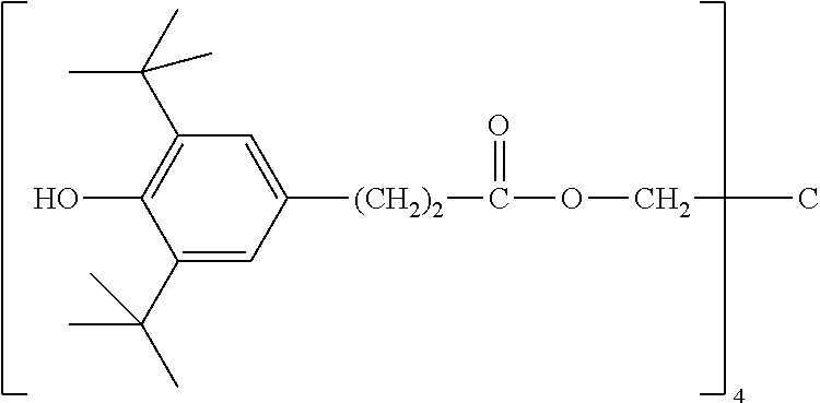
OC1=C(C(C)(C)C)C=C([(CH2)2]C(=O)OCC)C=C1C(C)(C)C
